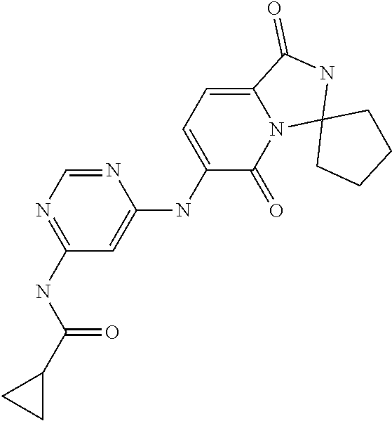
C1(NC(C2CC2)=O)=NC=NC(NC2=CC=C3N(C2=O)C2(NC3=O)CCCC2)=C1
